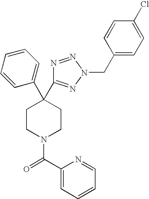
C1(C2(C3=NN(CC4=CC=C(Cl)C=C4)N=N3)CCN(C(C3=CC=CC=N3)=O)CC2)=CC=CC=C1
